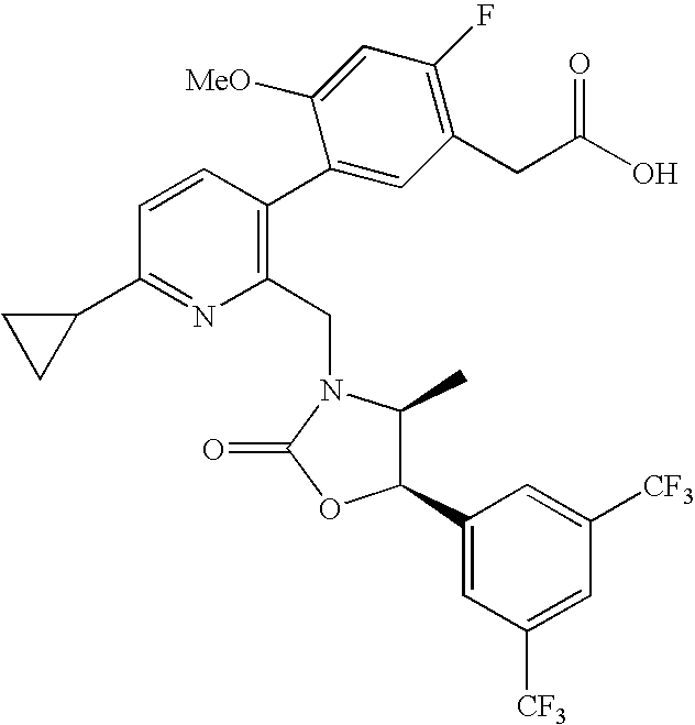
C1(C2=CC([CF3])=CC([CF3])=C2)C(C)N(CC2=C(C3=CC(CC(O)=O)=C(F)C=C3[MeO])C=CC(C3CC3)=N2)C(=O)O1
